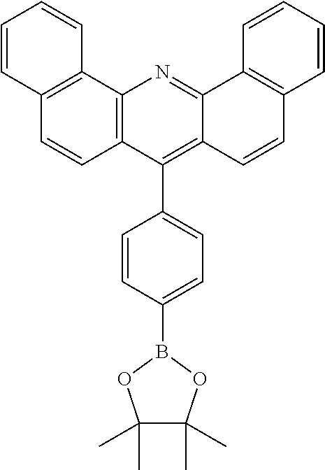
C12=C(C3=CC=C(B4OC(C)(C)C(C)(C)O4)C=C3)C3=C(N=C1C1=C(C=C2)C=CC=C1)C1=C(C=C3)C=CC=C1
